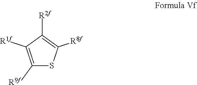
C1([R9f])=C([R1f])C([R2f])=C([R8f])S1
